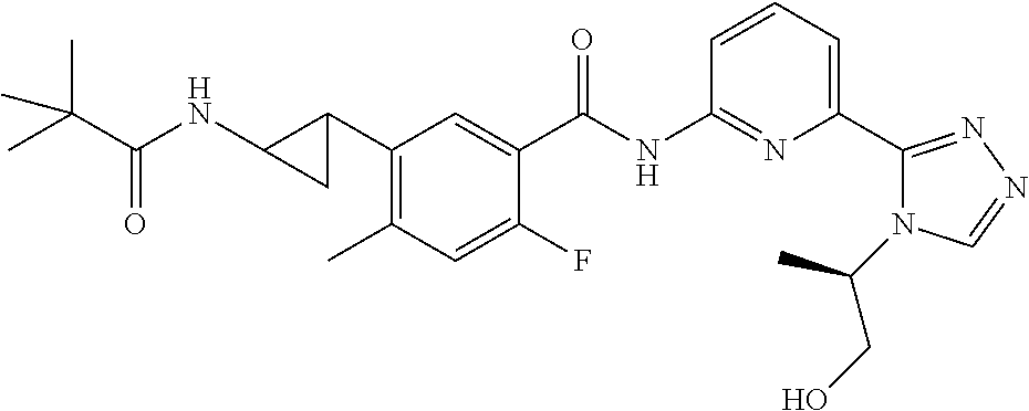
C1(C2CC2NC(C(C)(C)C)=O)=C(C)C=C(F)C(C(NC2=NC(C3=NN=CN3C(C)CO)=CC=C2)=O)=C1
